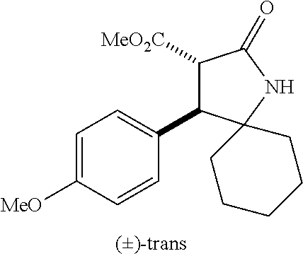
C1=C([MeO])C=CC(C2C([MeO2C])C(=O)NC23CCCCC3)=C1
